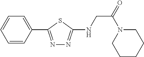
N(CC(=O)N1CCCCC1)C1=NN=C(C2=CC=CC=C2)S1
